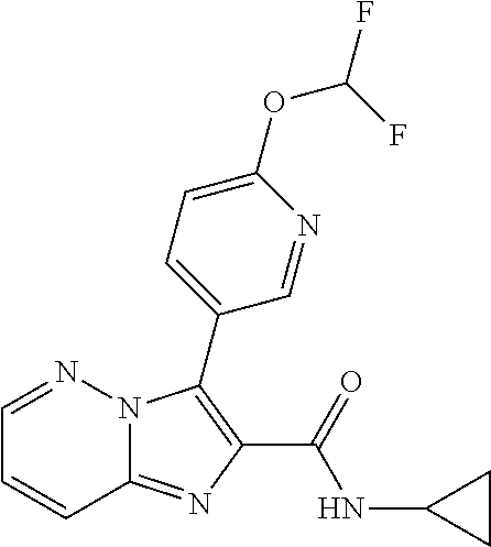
C12=NC(C(=O)NC3CC3)=C(C3=CC=C(OC(F)F)N=C3)N1N=CC=C2
